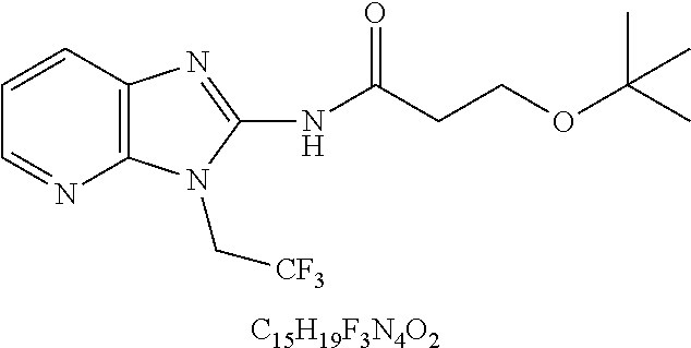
[C15H19F3N4O2].C1=CC2=C(N=C1)N(C[CF3])C(NC(CCOC(C)(C)C)=O)=N2
